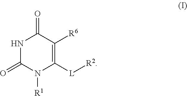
N1C(=O)N([R1])C([L][R2])=C([R6])C1=O
